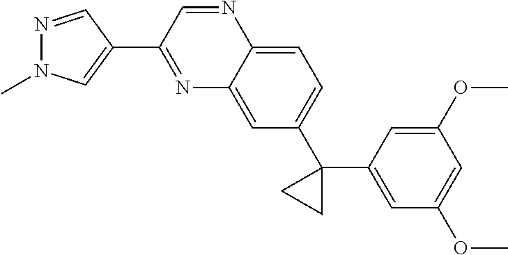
N1=C(C2=CN(C)N=C2)C=NC2=CC=C(C3(C4=CC(OC)=CC(OC)=C4)CC3)C=C12
